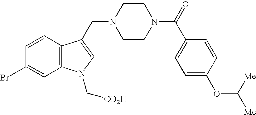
C(C1=CN(C[CO2H])C2=C1C=CC(Br)=C2)N1CCN(C(C2=CC=C(OC([Me])[Me])C=C2)=O)CC1
